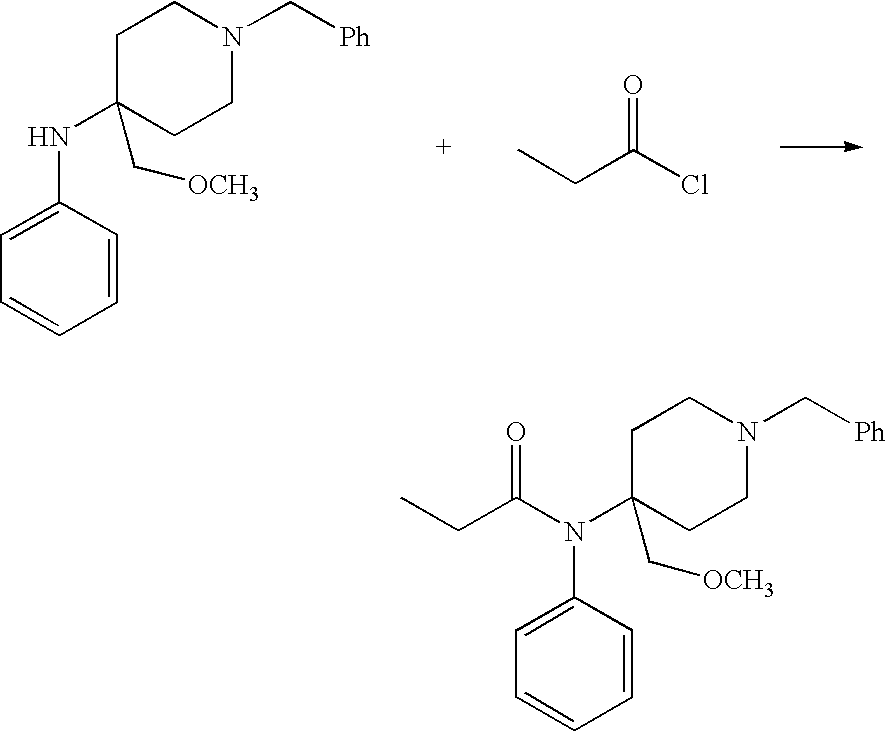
C1=CC(NC2(C[OCH3])CCN(C[Ph])CC2)=CC=C1.CCC(Cl)=O.C1=CC(N(C2(C[OCH3])CCN(C[Ph])CC2)C(CC)=O)=CC=C1
